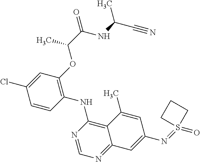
C1=CC(NC2=C3C(=NC=N2)C=C(N=S2(=O)CCC2)C=C3C)=C(OC(C(NC(C#N)C)=O)C)C=C1Cl
